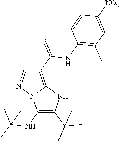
C1(C(=O)NC2=C(C)C=C([NO2])C=C2)=C2N(N=C1)C(NC(C)(C)C)=C(C(C)(C)C)N2
